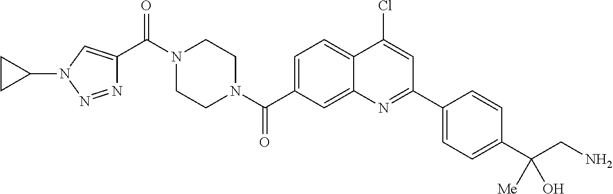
N1(C(C2=CN(C3CC3)N=N2)=O)CCN(C(=O)C2=CC=C3C(=C2)N=C(C2=CC=C(C(CN)([Me])O)C=C2)C=C3Cl)CC1
